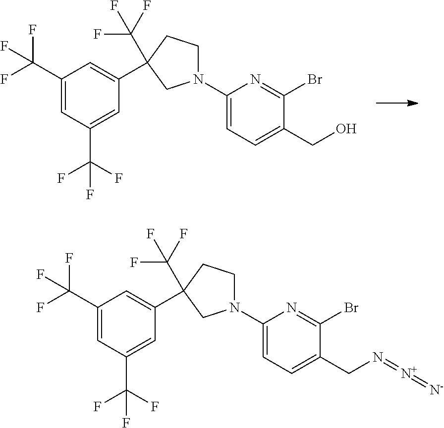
C1(C(F)(F)F)=CC(C(F)(F)F)=CC(C2(C(F)(F)F)CCN(C3=CC=C(CO)C(Br)=N3)C2)=C1.C1(C(F)(F)F)=CC(C(F)(F)F)=CC(C2(C(F)(F)F)CCN(C3=CC=C(CN=[N+]=[N-])C(Br)=N3)C2)=C1
